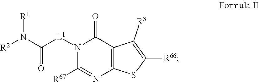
N1([L1]C(N([R2])[R1])=O)C([R67])=NC2=C(C1=O)C([R3])=C([R66])S2
